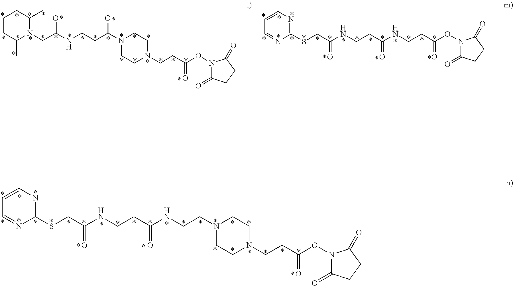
C1CC(C)N(CC(NCCC(N2CCN(CCC(ON3C(=O)CCC3=O)=O)CC2)=O)=O)C(C)C1.C1=CC=NC(SCC(NCCC(NCCC(ON2C(=O)CCC2=O)=O)=O)=O)=N1.C1=CC=NC(SCC(NCCC(NCCN2CCN(CCC(ON3C(=O)CCC3=O)=O)CC2)=O)=O)=N1
